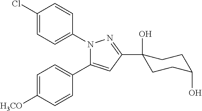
C1=C([H3CO])C=CC(C2=CC(C3(O)CCC(O)CC3)=NN2C2=CC=C(Cl)C=C2)=C1
